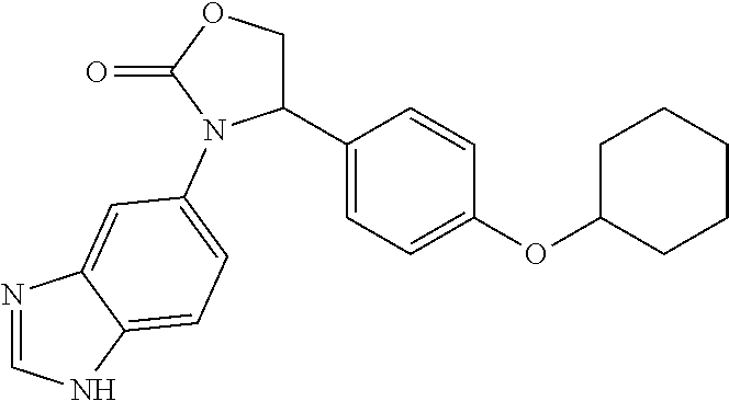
C1(C2=CC=C(OC3CCCCC3)C=C2)COC(=O)N1C1=CC=C2NC=NC2=C1
